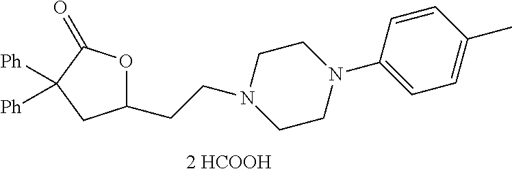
[2 HCOOH].C1([Ph])([Ph])CC(CCN2CCN(C3=CC=C(C)C=C3)CC2)OC1=O
